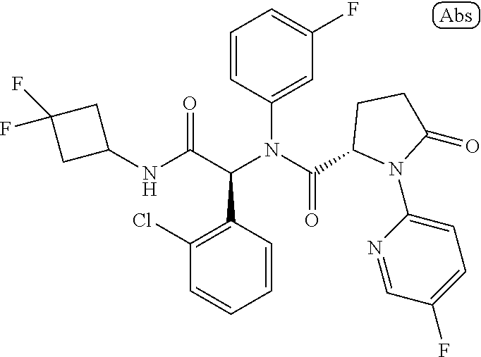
C1=CC(N(C(=O)C2N(C3=CC=C(F)C=N3)C(=O)CC2)C(C(NC2CC(F)(F)C2)=O)C2=C(Cl)C=CC=C2)=CC(F)=C1
